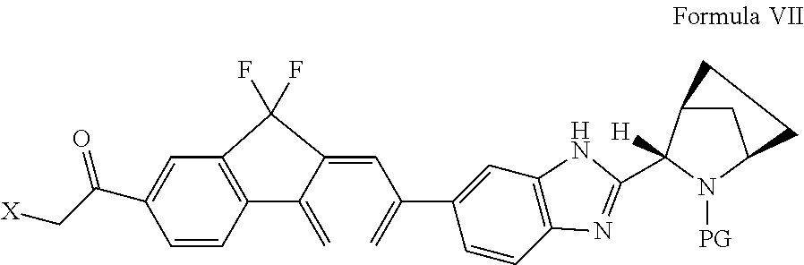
[X]CC(=O)C1=CC2=C(C=C1)C(=C)C(=CC(=C)C1=CC3=C(C=C1)N=C(C1([H])C4CC(N1[PG])CC4)N3)C2(F)F
